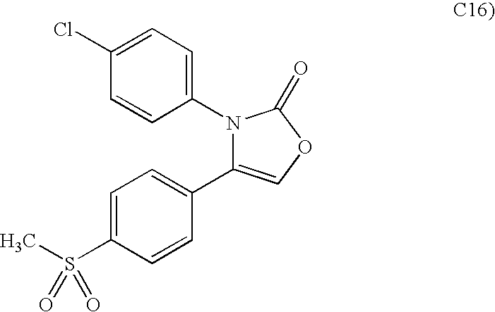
C1=CC(N2C(C3=CC=C(S(C)(=O)=O)C=C3)=COC2=O)=CC=C1Cl
